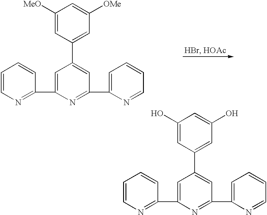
C1=CN=C(C2=CC(C3=CC(O)=CC(O)=C3)=CC(C3=CC=CC=N3)=N2)C=C1.C1=CN=C(C2=CC(C3=CC([OMe])=CC([MeO])=C3)=CC(C3=CC=CC=N3)=N2)C=C1
